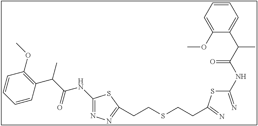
C1(NC(C(C)C2=C(OC)C=CC=C2)=O)=NN=C(CCSCCC(SC(=N)NC(C(C2=CC=CC=C2OC)C)=O)=N)S1
